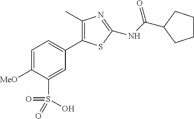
C1=C([MeO])C(S(O)(=O)=O)=CC(C2=C(C)N=C(NC(=O)C3CCCC3)S2)=C1
